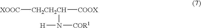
[XOOC][CH2CH2CH]([COOX])N([COR1])[H]
